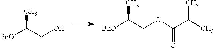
[BnO]C(COC(C(C)C)=O)C.[BnO]C(CO)C
